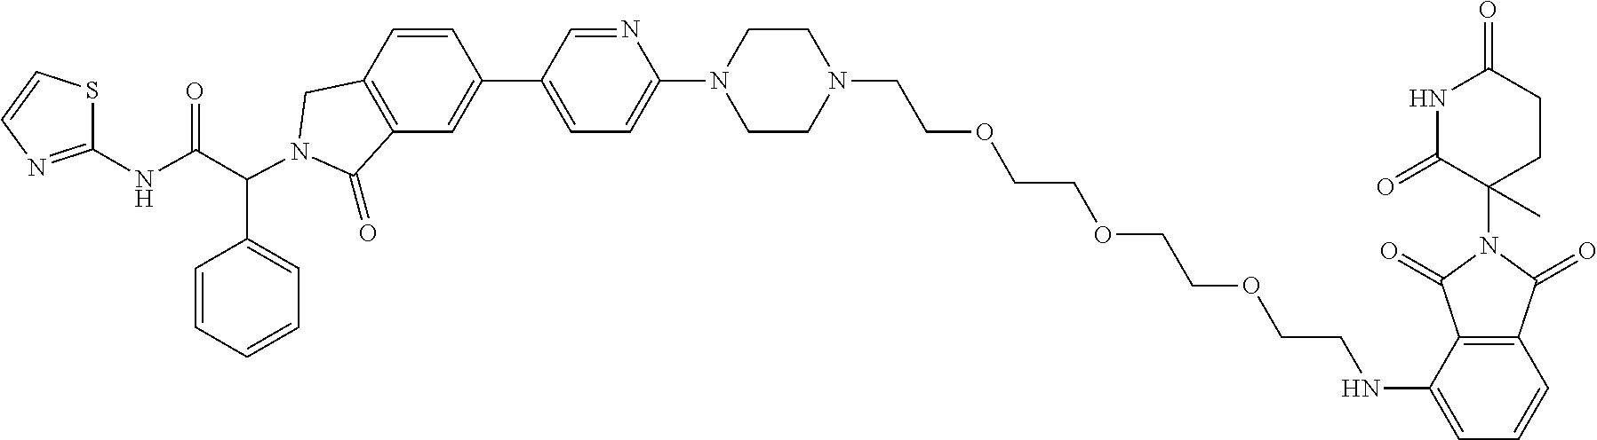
C1(C2=CC3=C(C=C2)CN(C(C2=CC=CC=C2)C(NC2=NC=CS2)=O)C3=O)=CC=C(N2CCN(CCOCCOCCOCCNC3=CC=CC4=C3C(=O)N(C3(C)CCC(=O)NC3=O)C4=O)CC2)N=C1
